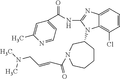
C12=CC=CC(Cl)=C1N(C1CCCCN(C(C=CCN(C)C)=O)C1)C(NC(C1=CC=NC(C)=C1)=O)=N2
